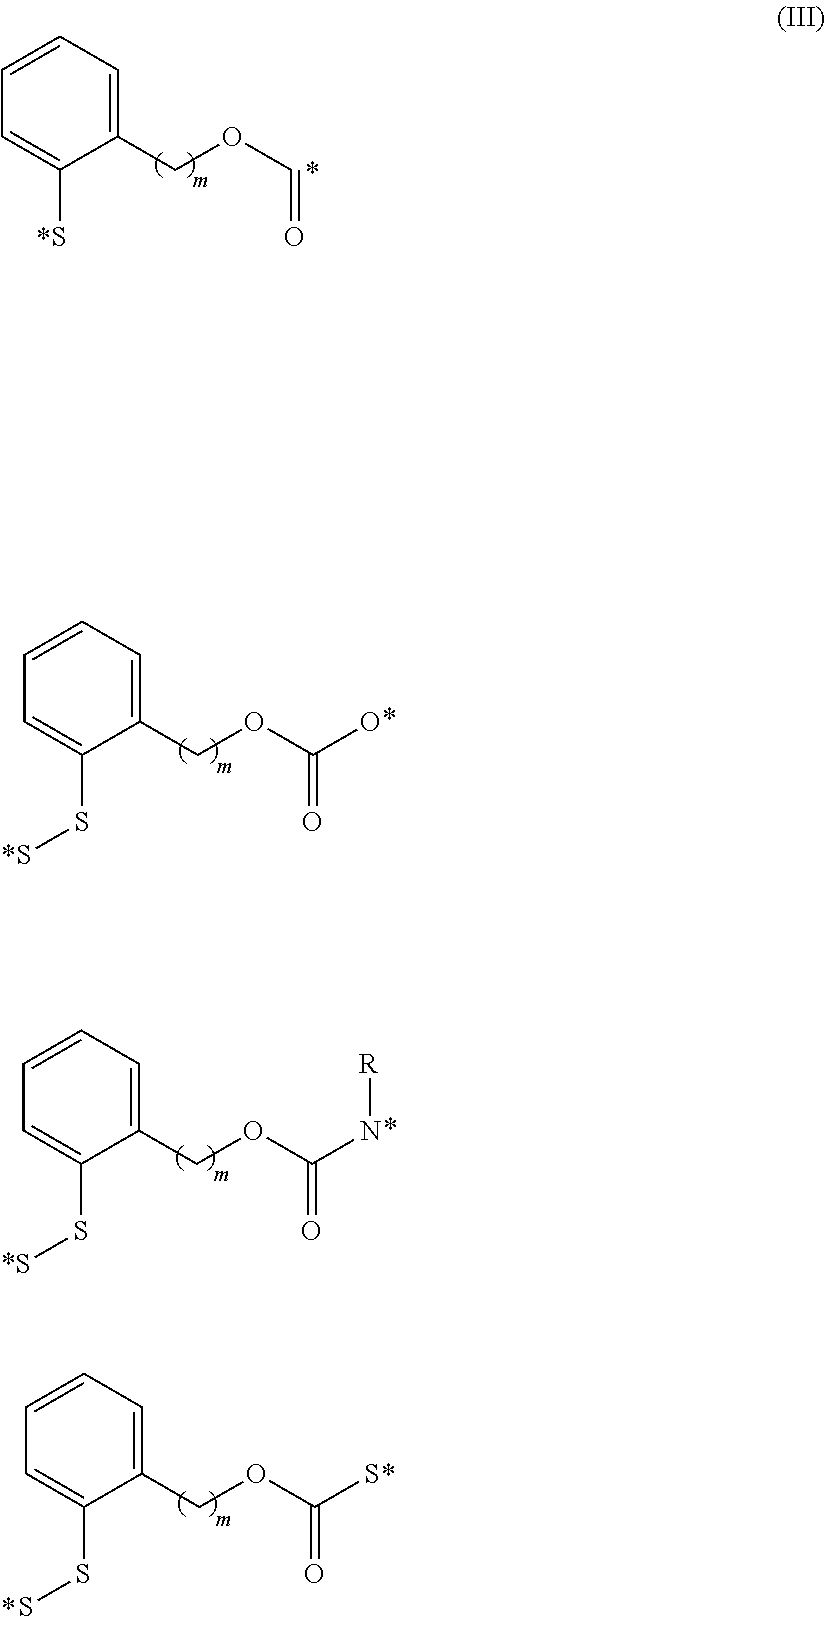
C1(COC(N[R])=O)=CC=CC=C1SS.C1(COC(S)=O)=CC=CC=C1SS.C1(COC=O)=CC=CC=C1S.C1(COC(O)=O)=CC=CC=C1SS
